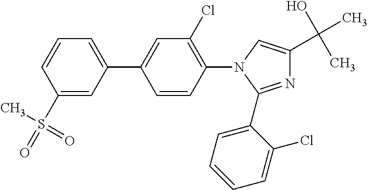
N1=C(C2=CC=CC=C2Cl)N(C2=C(Cl)C=C(C3=CC=CC(S(=O)(C)=O)=C3)C=C2)C=C1C(O)(C)C
